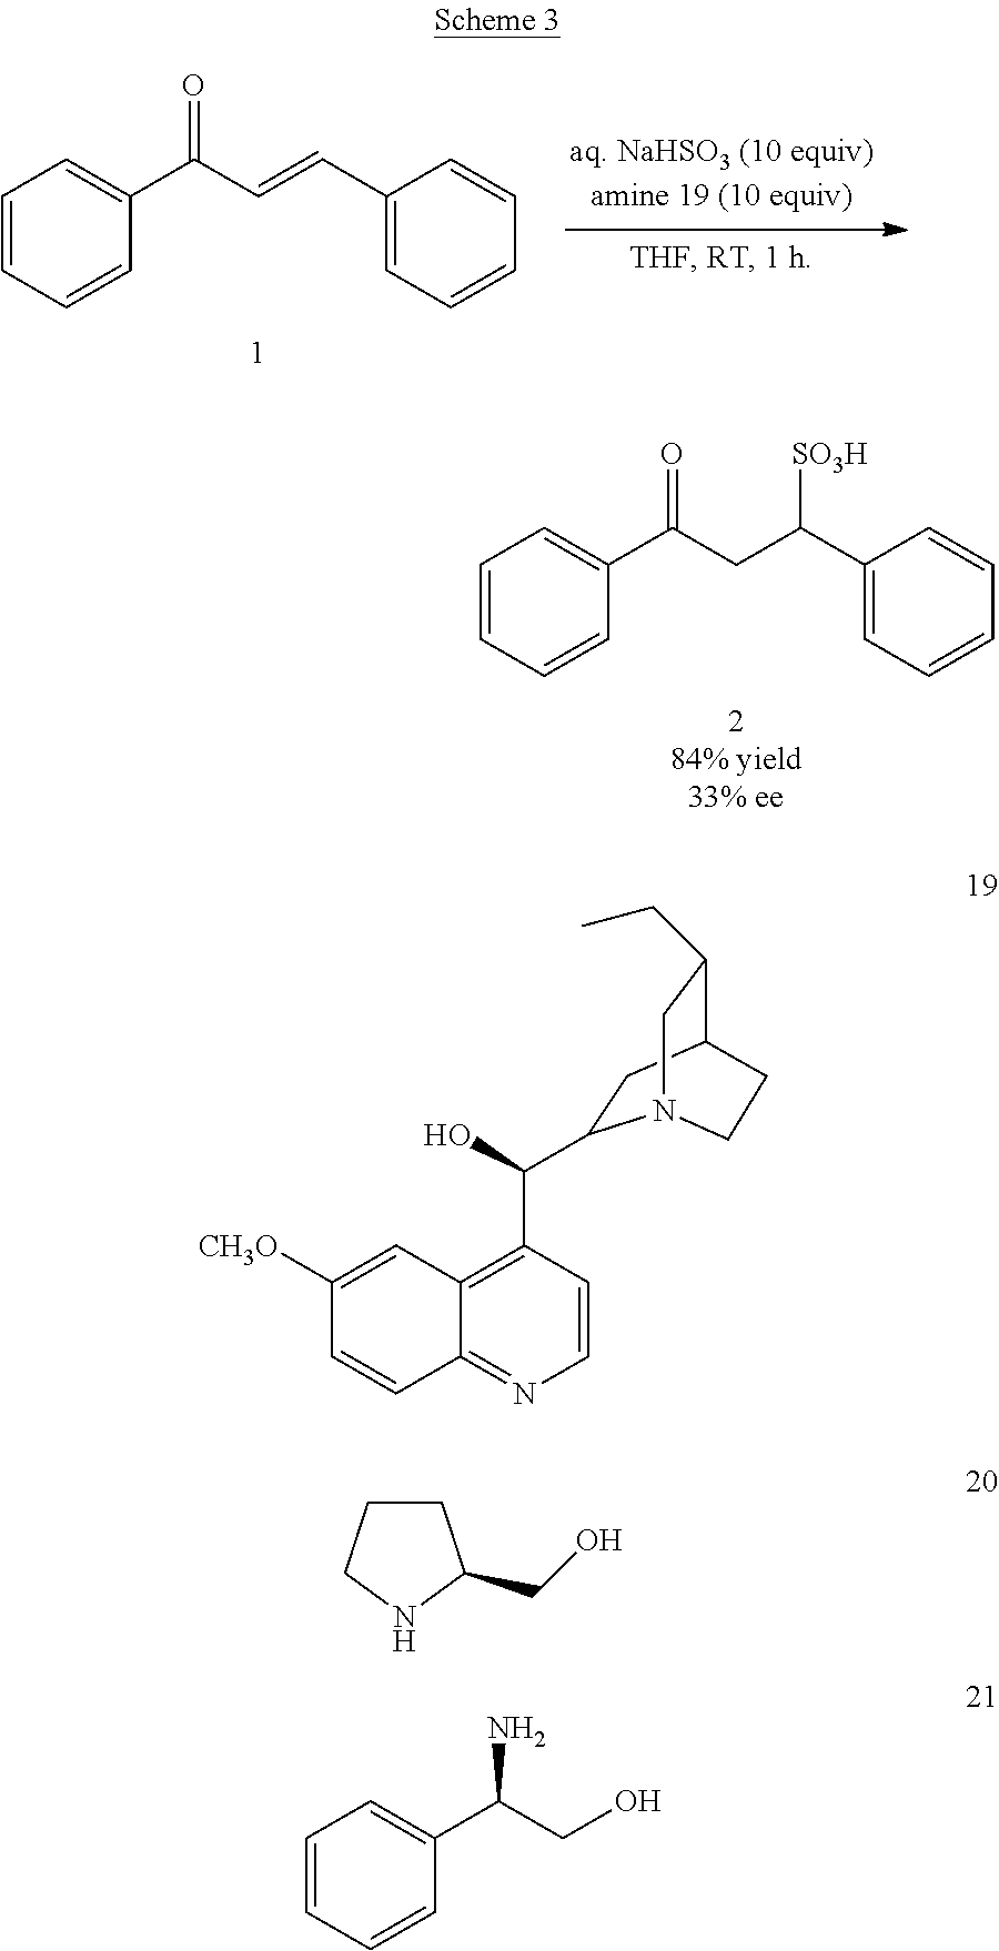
C1=CC=CC(C(C=CC2=CC=CC=C2)=O)=C1.C1=CC=CC(C(CC(C2=CC=CC=C2)[SO3H])=O)=C1.C1=CC(C(O)C2CC3C(CC)CN2CC3)=C2C(=N1)C=CC([CH3O])=C2.C1CCNC1CO.C1=CC=CC(C(CO)N)=C1
